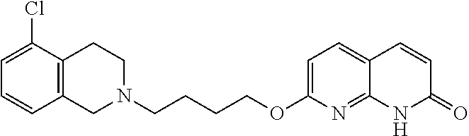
C1N(CCCCOC2=CC=C3C(=N2)NC(=O)C=C3)CCC2=C1C=CC=C2Cl
